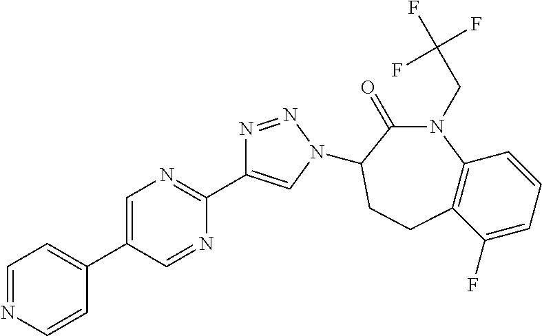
C1=NC=CC(C2=CN=C(C3=CN(C4C(=O)N(CC(F)(F)F)C5=C(C(F)=CC=C5)CC4)N=N3)N=C2)=C1
